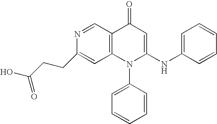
C1(CCC(O)=O)=CC2=C(C=N1)C(=O)C=C(NC1=CC=CC=C1)N2C1=CC=CC=C1
